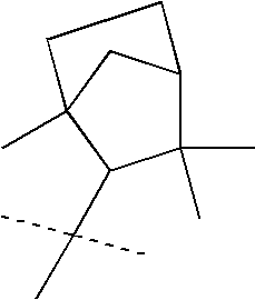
C1(C)(C)C2CC(C)(C1C(C)(C)C)CC2
